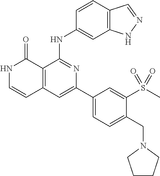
C1=CC(NC2=NC(C3=CC=C(CN4CCCC4)C(S(C)(=O)=O)=C3)=CC3=C2C(=O)NC=C3)=CC2=C1C=NN2
